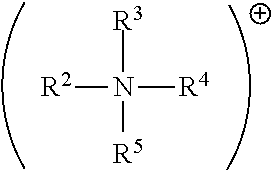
[R2]N([R4])([R3])[R5]
